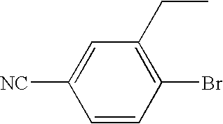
C1=CC(Br)=C(CC)C=C1[NC]
